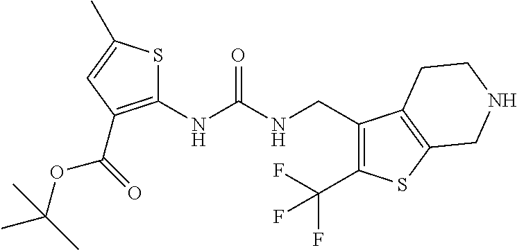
C1(NC(NCC2=C(C(F)(F)F)SC3=C2CCNC3)=O)=C(C(OC(C)(C)C)=O)C=C(C)S1
